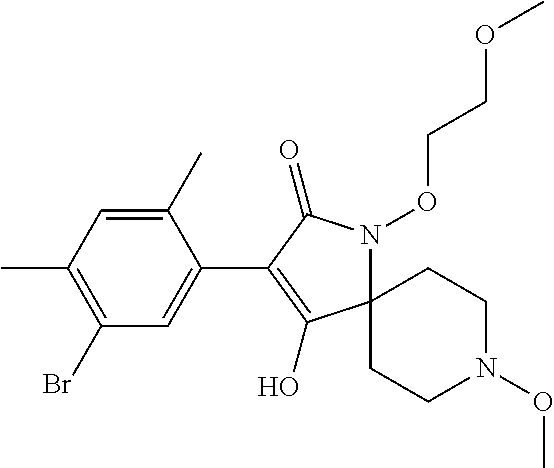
C1(C)=CC(C)=C(Br)C=C1C1=C(O)C2(N(OCCOC)C1=O)CCN(OC)CC2
